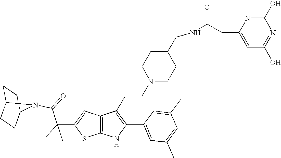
C1C2CCC(C1)N2C(=O)C(C1=CC2=C(S1)NC(C1=CC(C)=CC(C)=C1)=C2CCN1CCC(CNC(CC2=CC(O)=NC(O)=N2)=O)CC1)(C)C
